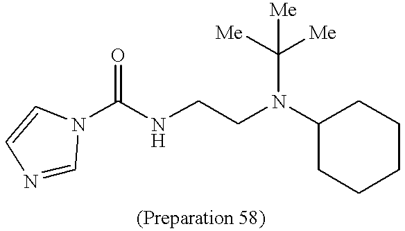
C(NCCN(C1CCCCC1)C([Me])([Me])[Me])(=O)N1C=NC=C1
